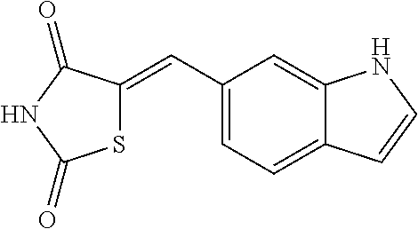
C1(C=C2SC(=O)NC2=O)=CC=C2C(=C1)NC=C2
